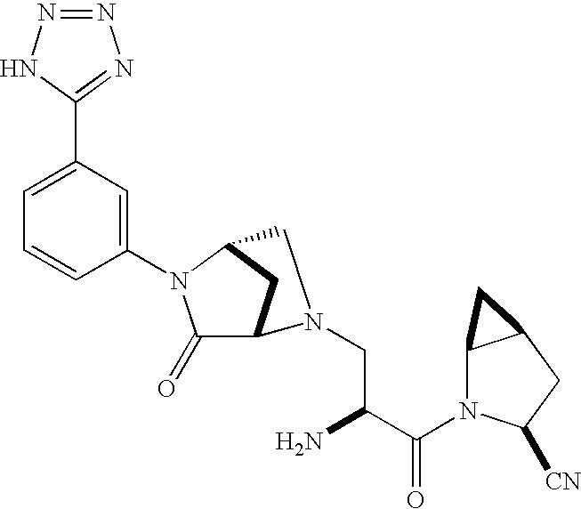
C1(=O)C2CC(N1C1=CC(C3=NN=NN3)=CC=C1)CN2CC(C(N1C2C(CC1[CN])C2)=O)N
